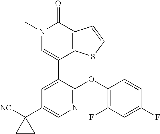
C1=CSC2=C1C(=O)N(C)C=C2C1=CC(C2([NC])CC2)=CN=C1OC1=C(F)C=C(F)C=C1
